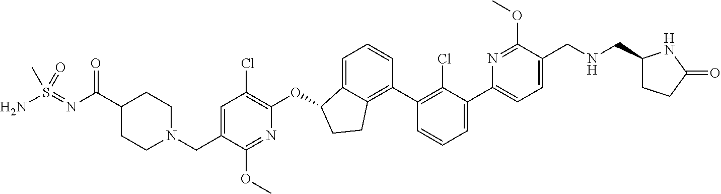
O(C1C2=CC=CC(C3=C(Cl)C(C4=CC=C(CNCC5CCC(=O)N5)C(OC)=N4)=CC=C3)=C2CC1)C1=C(Cl)C=C(CN2CCC(C(N=S(N)(C)=O)=O)CC2)C(OC)=N1
